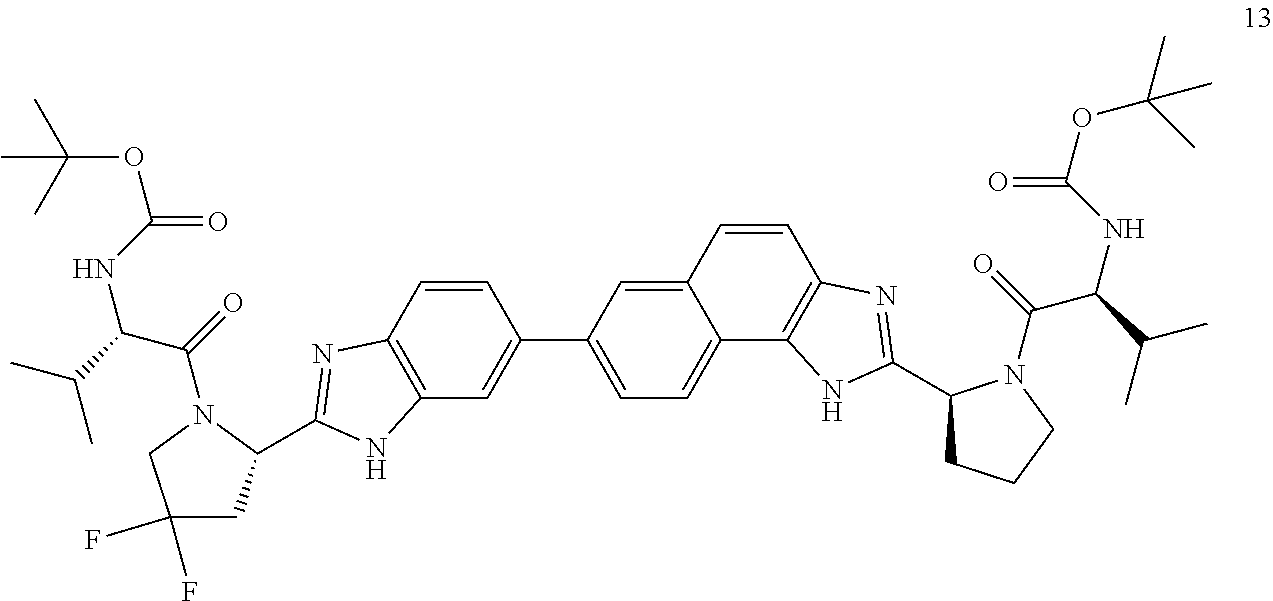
C12=C(C=CC(C3=CC=C4C(=C3)C=CC3=C4NC(C4CCCN4C(=O)C(C(C)C)NC(OC(C)(C)C)=O)=N3)=C1)N=C(C1CC(F)(F)CN1C(C(C(C)C)NC(OC(C)(C)C)=O)=O)N2
